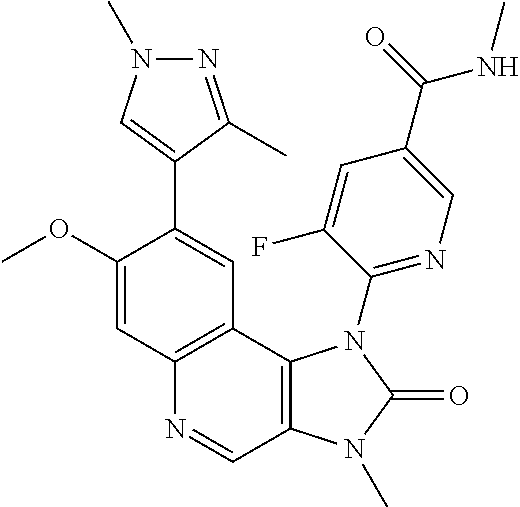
C12=C(C3=C(C=N1)N(C)C(=O)N3C1=NC=C(C(=O)NC)C=C1F)C=C(C1=CN(C)N=C1C)C(OC)=C2
